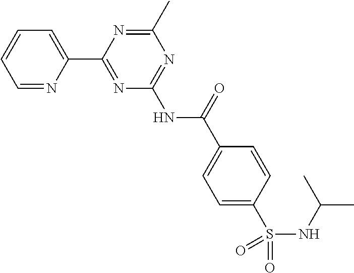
C1=NC(C2=NC(NC(C3=CC=C(S(NC(C)C)(=O)=O)C=C3)=O)=NC(C)=N2)=CC=C1
